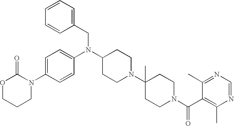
N1(C2=CC=C(N(C3CCN(C4(C)CCN(C(C5=C(C)N=CN=C5C)=O)CC4)CC3)CC3=CC=CC=C3)C=C2)C(=O)OCCC1
